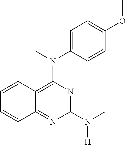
C12=C(N(C3=CC=C(OC)C=C3)C)N=C(N(C)[H])N=C1C=CC=C2
